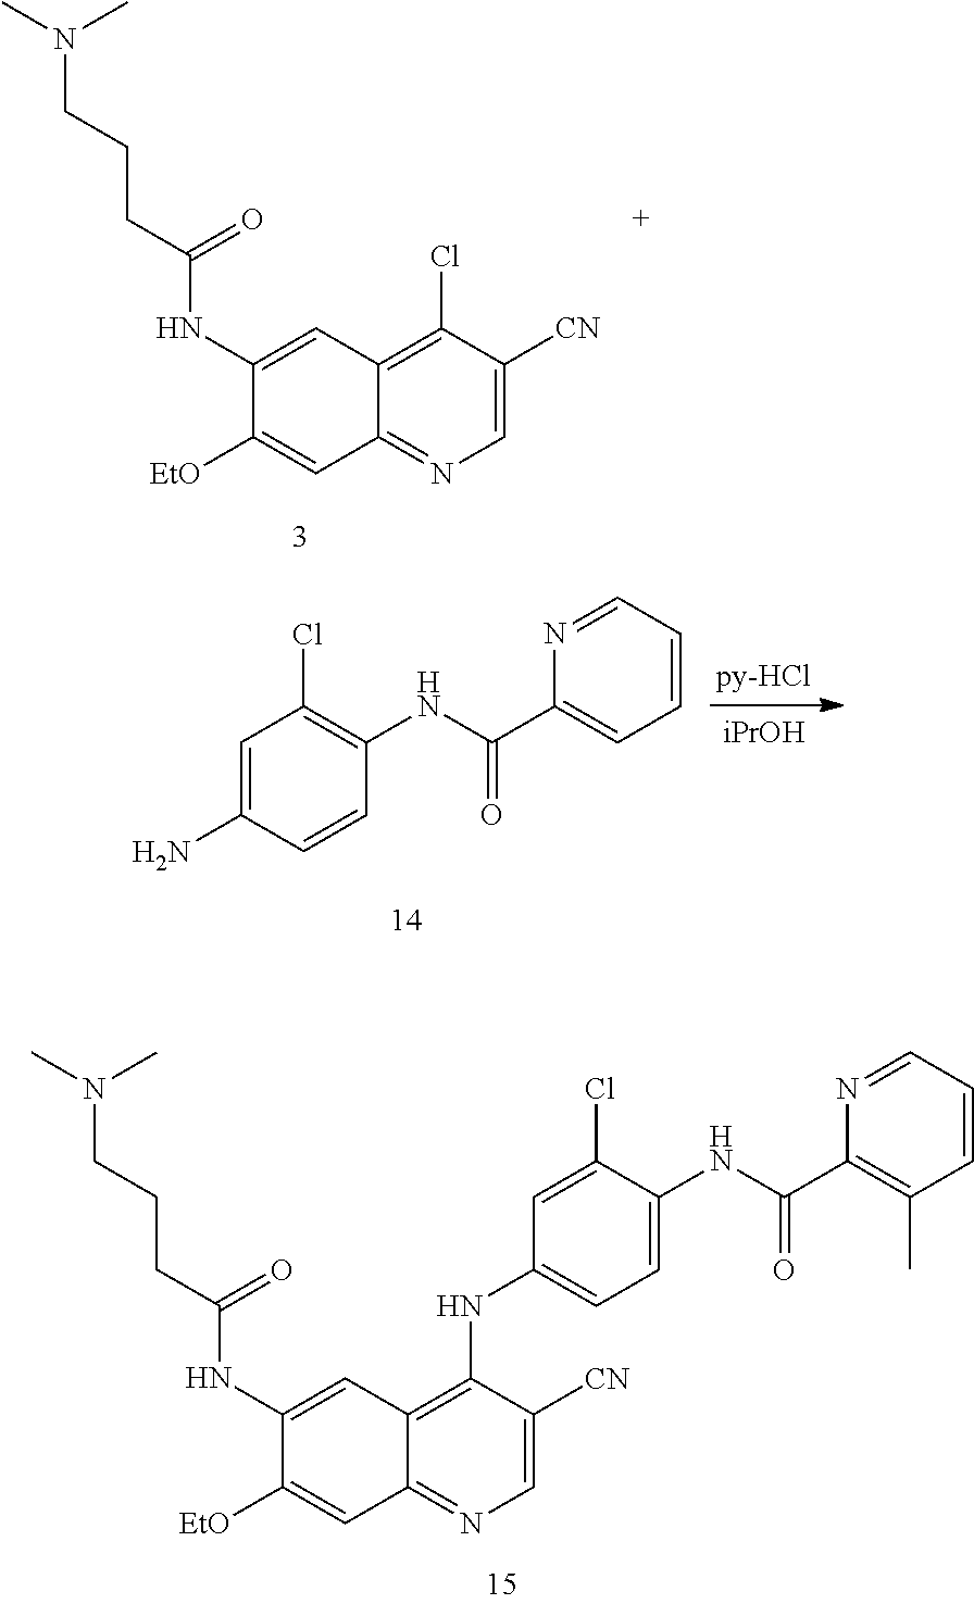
C(CC(=O)NC1=CC2=C(Cl)C([CN])=CN=C2C=C1[EtO])CN(C)C.C1=C(NC(C2=C(C)C=CC=N2)=O)C(Cl)=CC(NC2=C3C(=NC=C2[CN])C=C([EtO])C(NC(CCCN(C)C)=O)=C3)=C1.[iPrOH].C1=CC(N)=CC(Cl)=C1NC(C1=CC=CC=N1)=O
